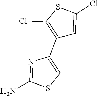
NC1=NC(C2=C(Cl)SC(Cl)=C2)=CS1
